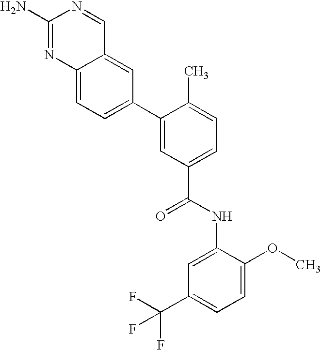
C12=CC=C(C3=CC(C(NC4=CC(C(F)(F)F)=CC=C4OC)=O)=CC=C3C)C=C1C=NC(N)=N2
